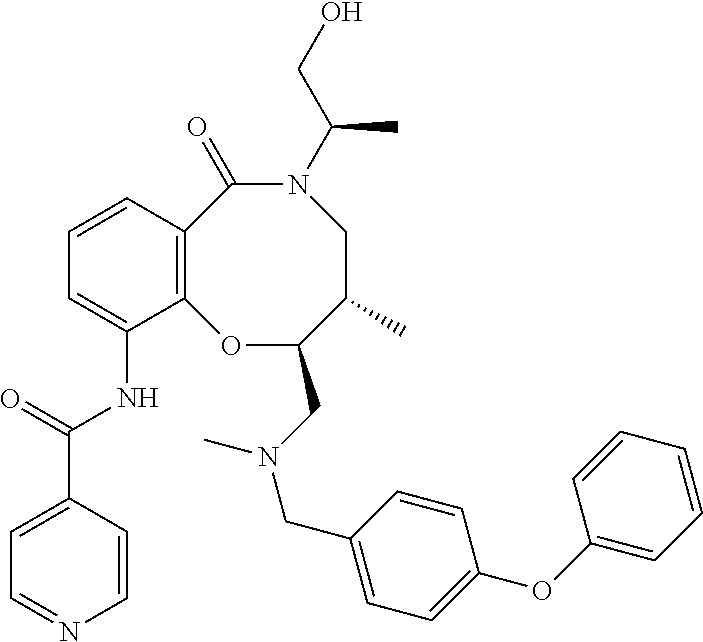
C12=C(C=CC=C1NC(C1=CC=NC=C1)=O)C(=O)N(C(CO)C)CC(C)C(CN(CC1=CC=C(OC3=CC=CC=C3)C=C1)C)O2
